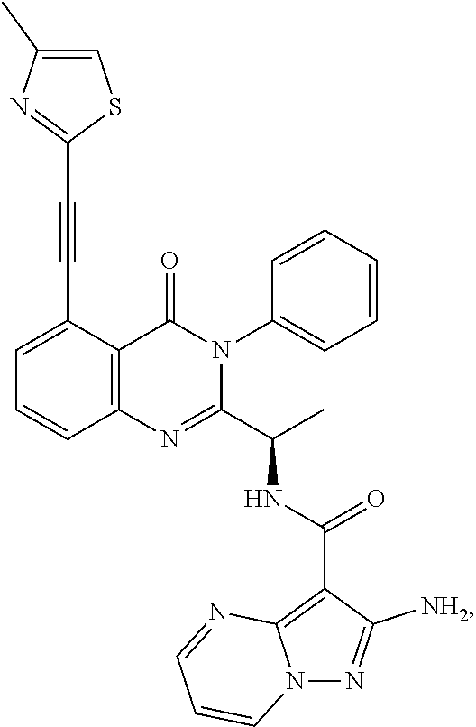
C1=C(C#CC2=NC(C)=CS2)C2=C(C=C1)N=C(C(C)NC(C1=C3N(N=C1[NH2])C=CC=N3)=O)N(C1=CC=CC=C1)C2=O
